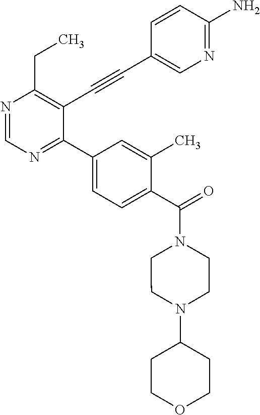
N1=CN=C(C2=CC=C(C(=O)N3CCN(C4CCOCC4)CC3)C(C)=C2)C(C#CC2=CN=C(N)C=C2)=C1CC
